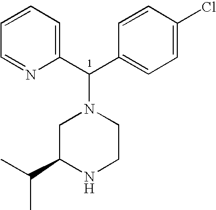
C1(C(C2=CC=C(Cl)C=C2)N2CC(C(C)C)NCC2)=CC=CC=N1
